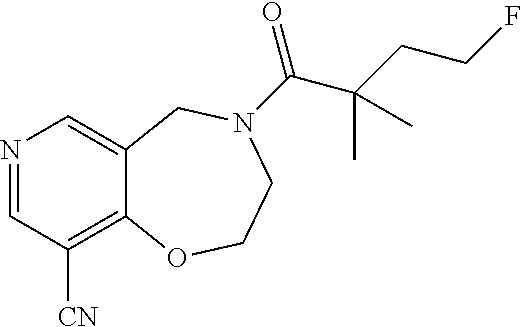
N1=CC([CN])=C2C(=C1)CN(C(=O)C(CCF)(C)C)CCO2
